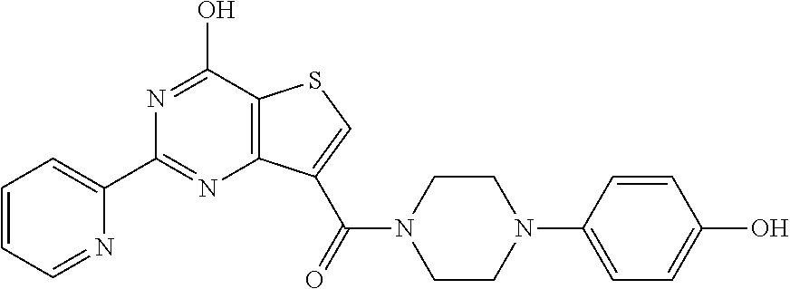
C12=C(C(O)=NC(C3=CC=CC=N3)=N1)SC=C2C(=O)N1CCN(C2=CC=C(O)C=C2)CC1
